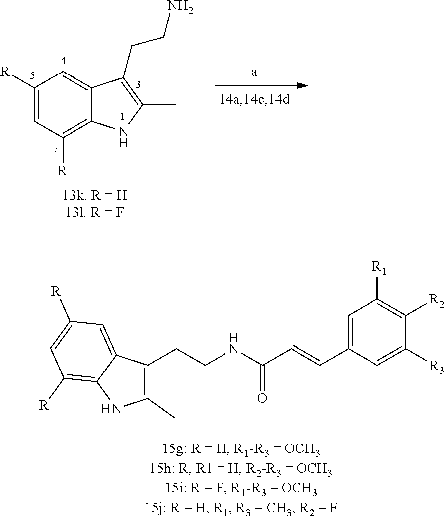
C1([R])=CC([R])=C2C(=C1)C(CCN)=C(C)N2.C1(C)=C(CCNC(C=CC2=CC([R1])=C([R2])C([R3])=C2)=O)C2=CC([R])=CC([R])=C2N1
